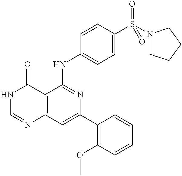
C12=C(C=C(C3=C(OC)C=CC=C3)N=C1NC1=CC=C(S(N3CCCC3)(=O)=O)C=C1)N=CNC2=O
